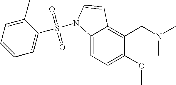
C1(OC)=CC=C2C(=C1CN(C)C)C=CN2S(=O)(=O)C1=CC=CC=C1C
